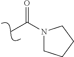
O=C(N1CCCC1)C
